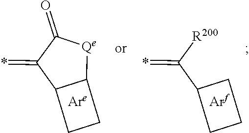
*=C1C2C([Qe]C1=O)CC2.*=C(C1CCC1)[R200]
